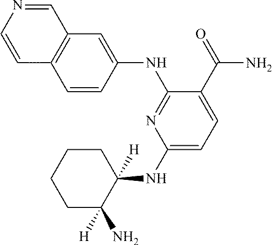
C1=CC(NC2=NC(NC3([H])C(N)([H])CCCC3)=CC=C2C(=O)N)=CC2=C1C=CN=C2
